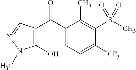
C1(O)=C(C(C2=CC=C([CF3])C(S(C)(=O)=O)=C2C)=O)C=NN1C
